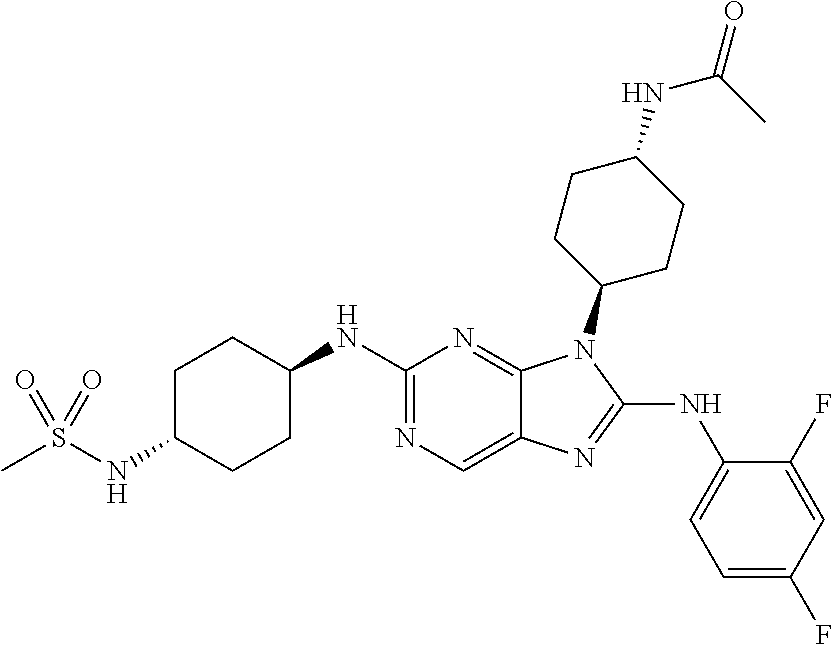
N1=C(NC2CCC(NS(C)(=O)=O)CC2)N=C2C(=C1)N=C(NC1=CC=C(F)C=C1F)N2C1CCC(NC(C)=O)CC1
